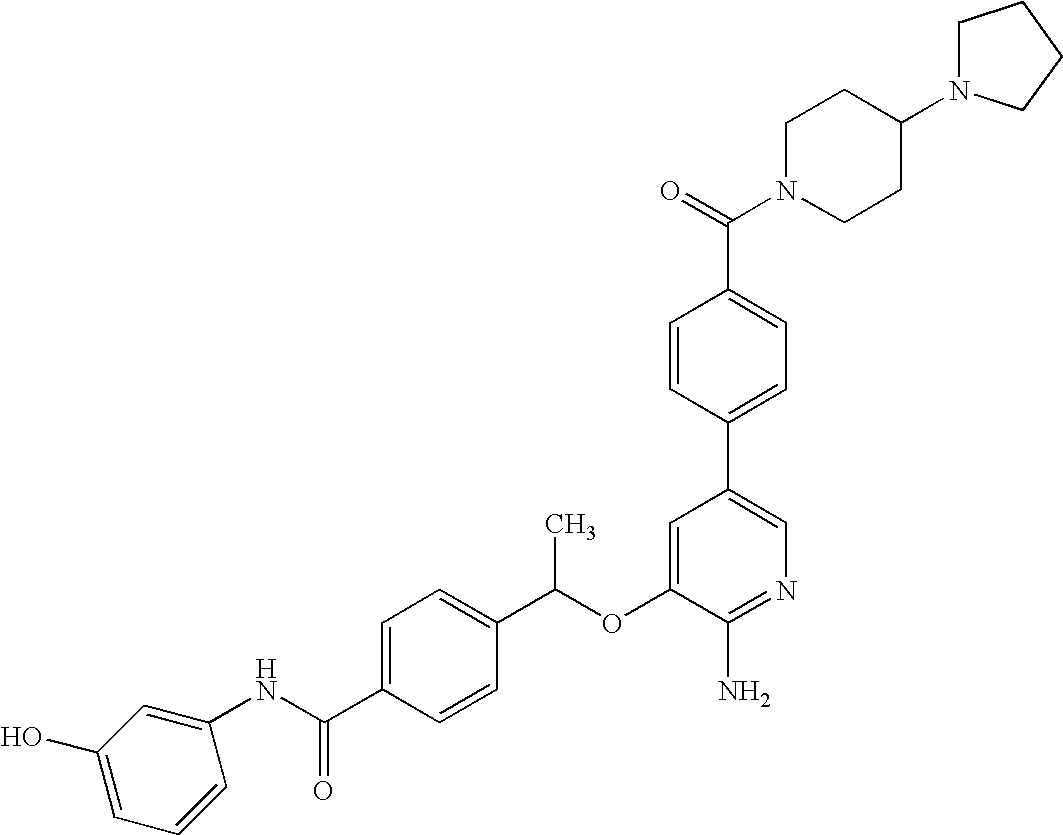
C1(OC(C2=CC=C(C(NC3=CC(O)=CC=C3)=O)C=C2)C)=CC(C2=CC=C(C(=O)N3CCC(N4CCCC4)CC3)C=C2)=CN=C1N
